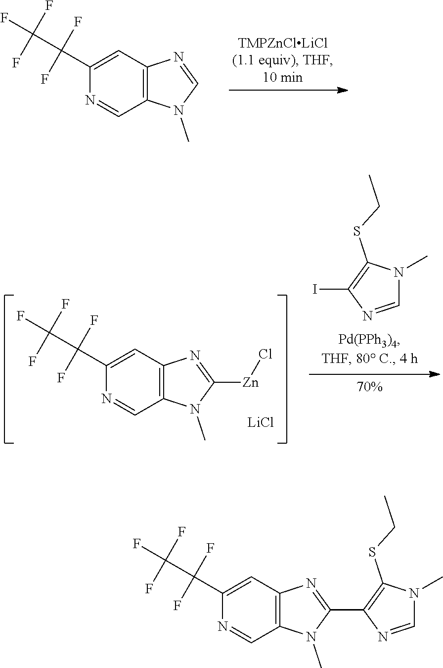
C12=C(C=C(C(F)(F)C(F)(F)F)N=C1)N=CN2C.[LiCl].C1=NC(I)=C(SCC)N1C.C12=C(C=C(C(F)(F)C(F)(F)F)N=C1)N=C([Zn]Cl)N2C.C12=C(C=C(C(F)(F)C(F)(F)F)N=C1)N=C(C1=C(SCC)N(C)C=N1)N2C
